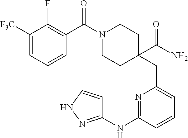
C1([F3C])=CC=CC(C(N2CCC(CC3=CC=CC(NC4=NNC=C4)=N3)(C(=O)N)CC2)=O)=C1F
